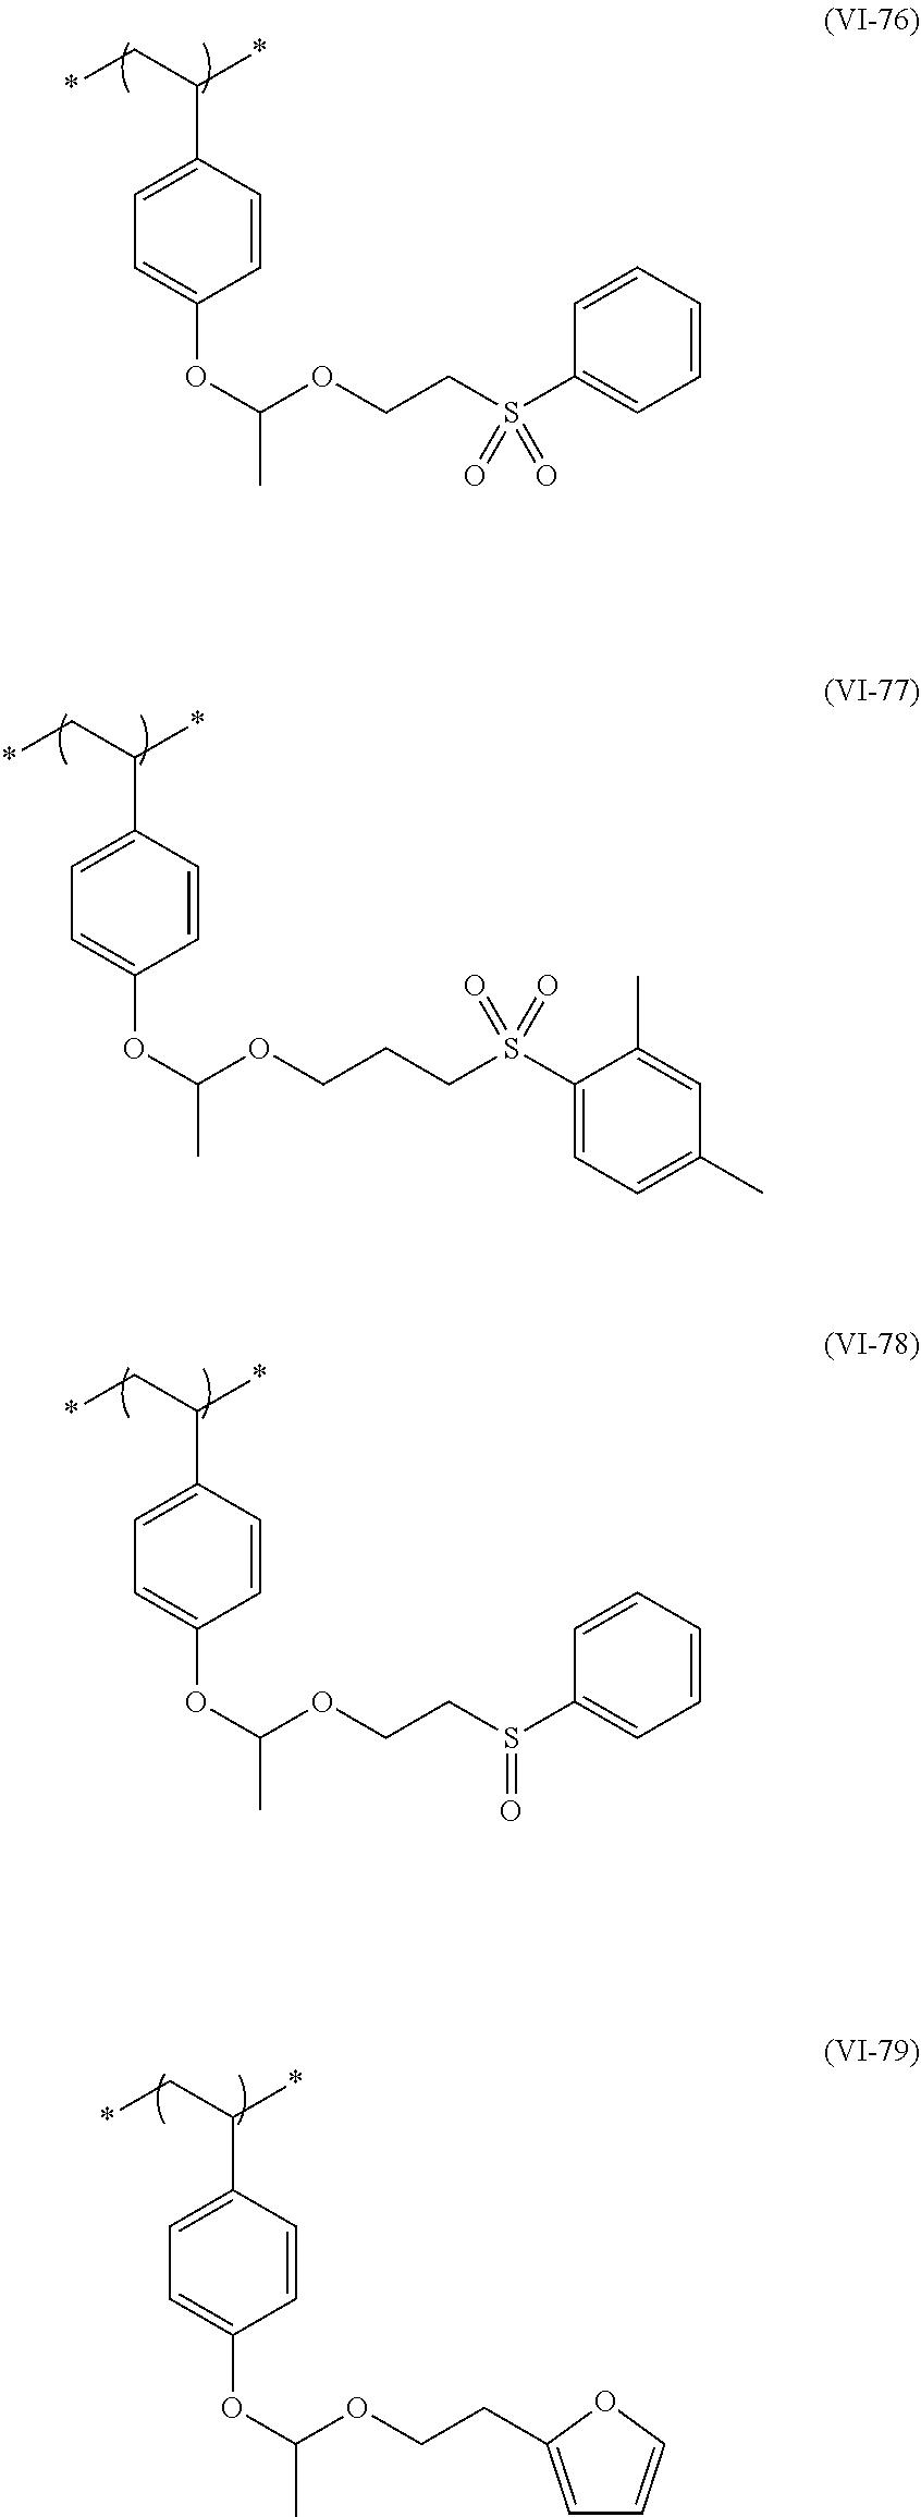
C1=C(C(C*)*)C=CC(OC(OCCS(C2=CC=CC=C2)(=O)=O)C)=C1.C1=C(C(C*)*)C=CC(OC(OCCCS(C2=CC=C(C)C=C2C)(=O)=O)C)=C1.C1=C(C(C*)*)C=CC(OC(OCCS(C2=CC=CC=C2)=O)C)=C1.C1=C(C(C*)*)C=CC(OC(OCCC2=CC=CO2)C)=C1
